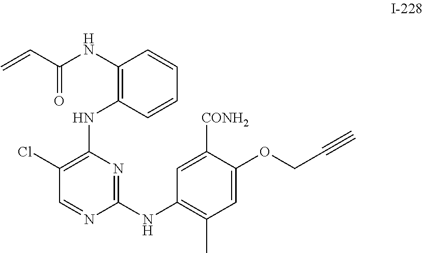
C=CC(=O)NC1=C(NC2=C(Cl)C=NC(NC3=C(C)C=C(OCC#C)C([CONH2])=C3)=N2)C=CC=C1
